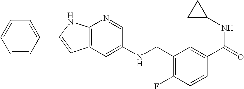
C1=CC(C2=CC3=C(N2)N=CC(NCC2=C(F)C=CC(C(NC4CC4)=O)=C2)=C3)=CC=C1
